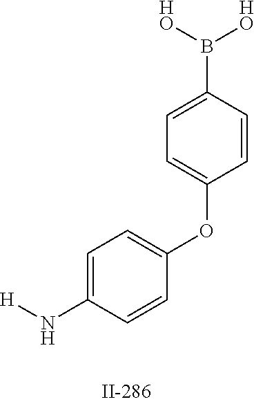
C1=C(B([HO])[HO])C=CC(OC2=CC=C(N[H])C=C2)=C1
